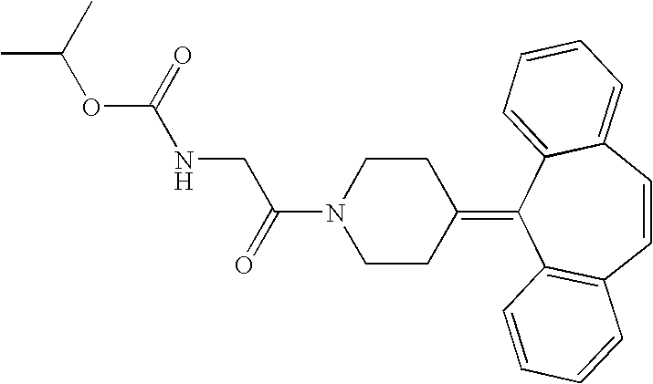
C(N1CCC(=C2C3=C(C=CC4=CC=CC=C24)C=CC=C3)CC1)(CNC(OC(C)C)=O)=O
